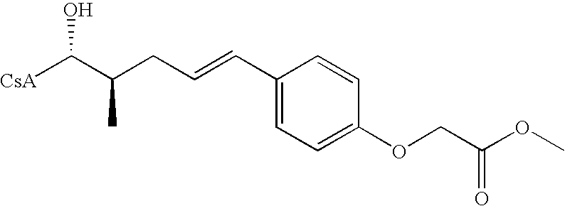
[CsA]C(C(CC=CC1=CC=C(OCC(OC)=O)C=C1)C)O
